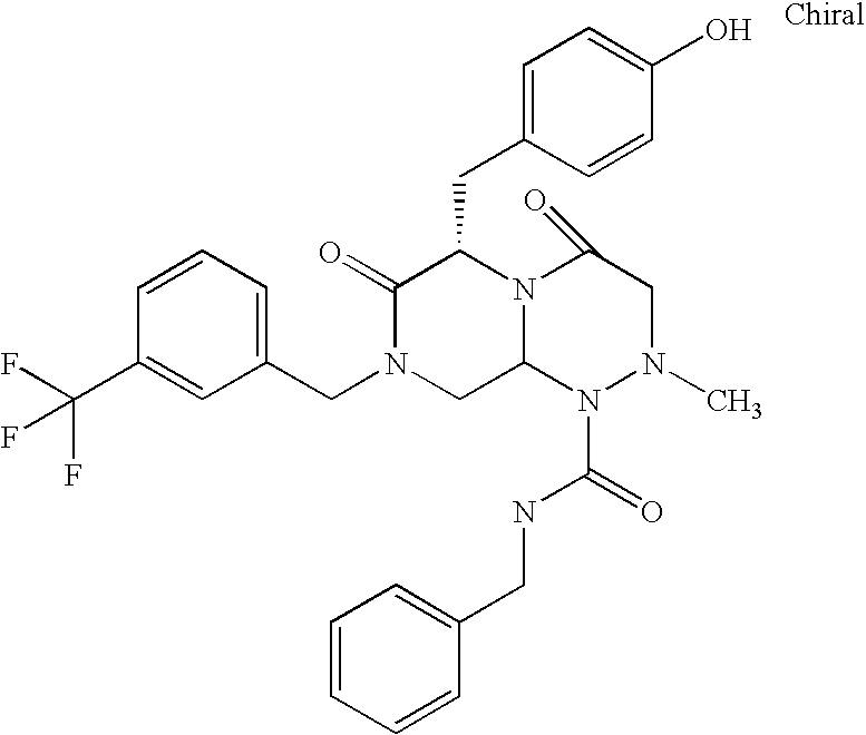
C1=CC(C(F)(F)F)=CC(CN2CC3N(C(CC4=CC=C(O)C=C4)C2=O)C(=O)CN(C)N3C(NCC2=CC=CC=C2)=O)=C1
